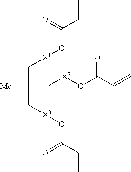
[Me]C(C[X2]OC(C=C)=O)(C[X1]OC(C=C)=O)C[X3]OC(C=C)=O
